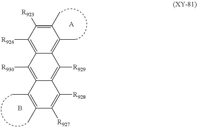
C1(C)=C([R923])C([R924])=C2C(=C1C)C([R929])=C1C(=C2[R930])C(C)=C(C)C([R927])=C1[R928].[A].B
